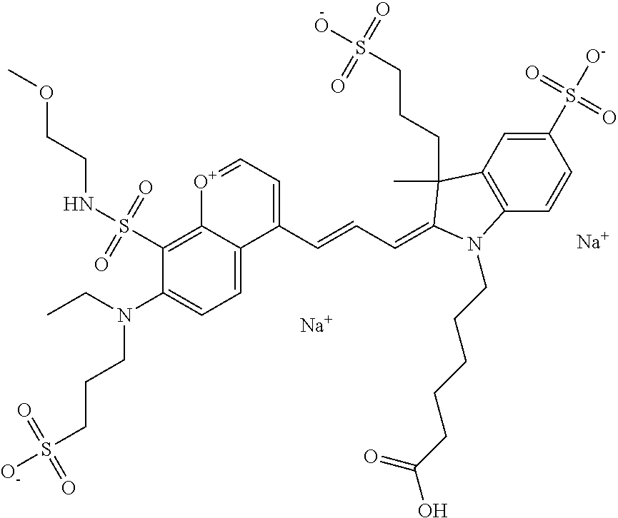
C1(S(NCCOC)(=O)=O)=C2C(=CC=C1N(CC)CCCS([O-])(=O)=O)C(C=CC=C1C(C)(CCCS(O)(=O)=O)C3=C(C=CC(S([O-])(=O)=O)=C3)N1CCCCCC(=O)O)=CC=[O+]2.[Na].[Na]
